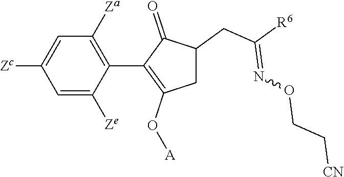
C1=C([Ze])C(C2=C(O[A])CC(CC([R6])=NOCC[CN])C2=O)=C([Za])C=C1[Zc]
